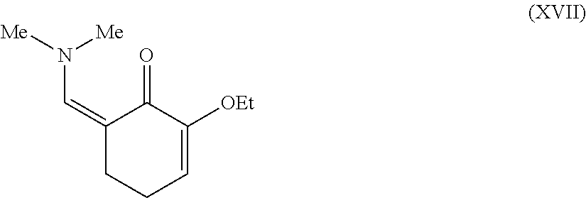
N(C=C1CCC=C([OEt])C1=O)([Me])[Me]
